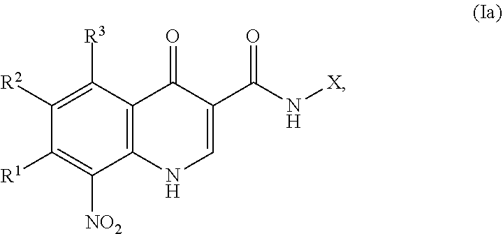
C1([R2])=C([R3])C2=C(C([NO2])=C1[R1])NC=C(C(N[X])=O)C2=O
